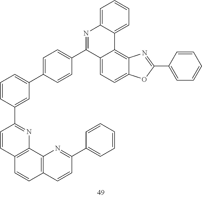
C12=CC=C3C(=C1C1=CC=CC=C1N=C2C1=CC=C(C2=CC=CC(C4=NC5=C(C=C4)C=CC4=C5N=C(C5=CC=CC=C5)C=C4)=C2)C=C1)N=C(C1=CC=CC=C1)O3
